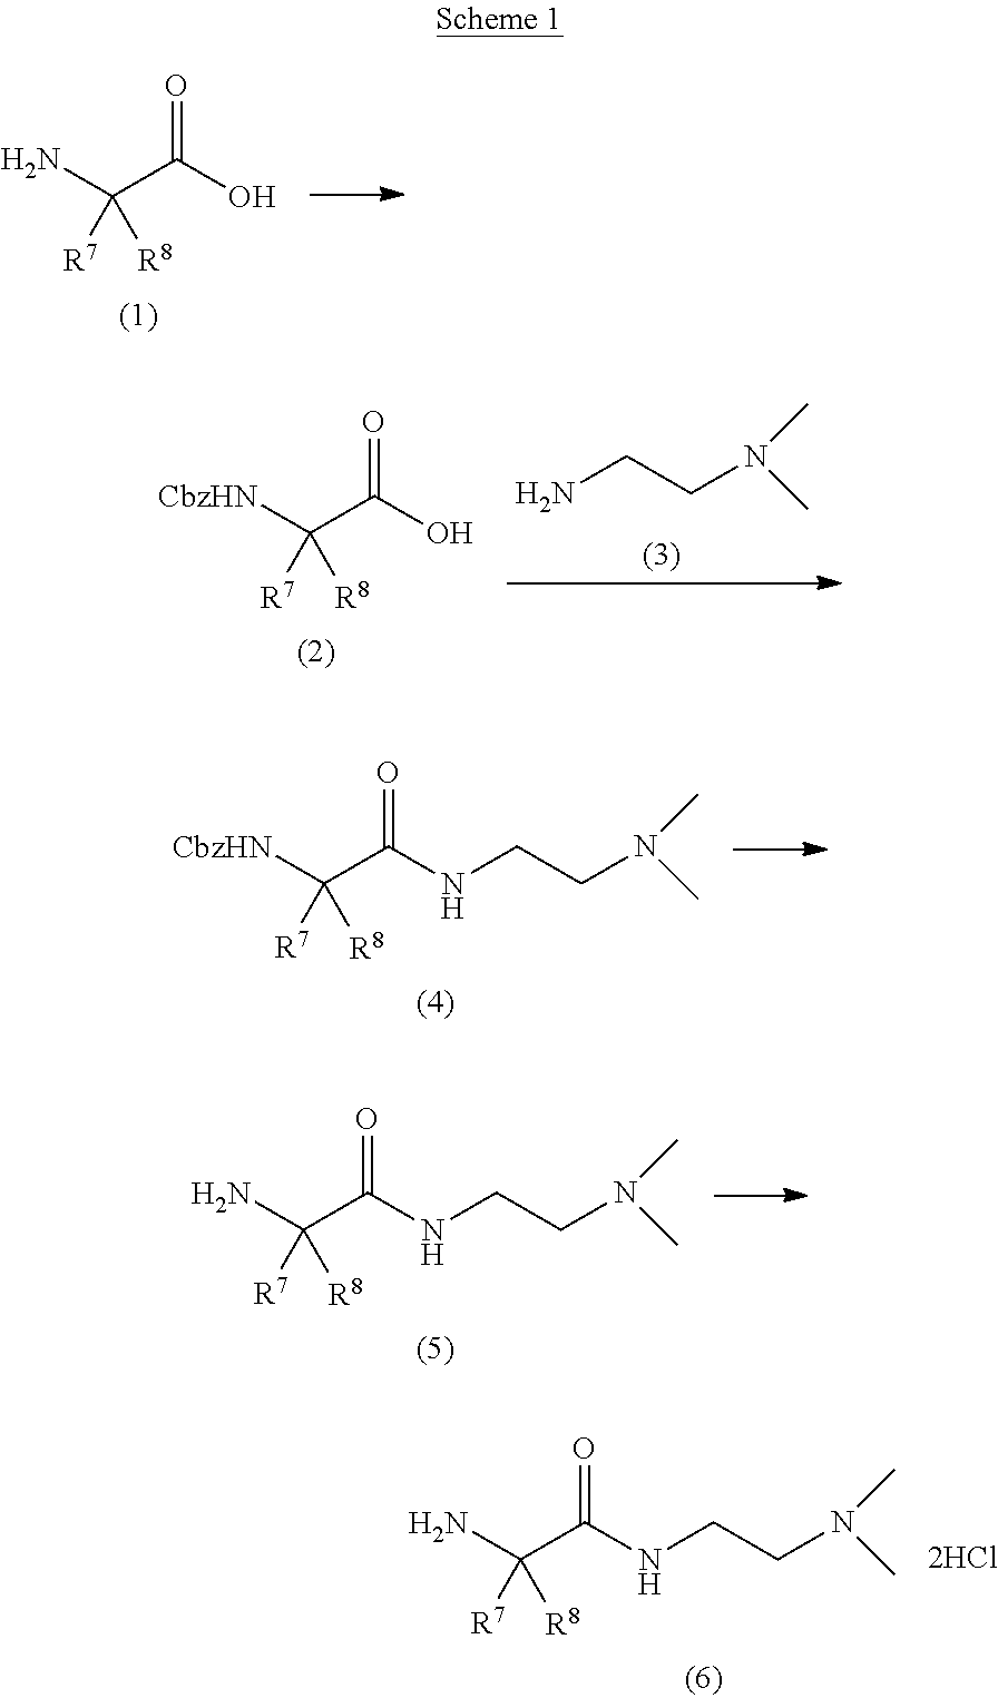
NC(C(O)=O)([R7])[R8].NCCN(C)C.[CbzHN]C(C(O)=O)([R7])[R8].[CbzHN]C(C(NCCN(C)C)=O)([R7])[R8].NC(C(NCCN(C)C)=O)([R7])[R8].NC(C(NCCN(C)C)=O)([R7])[R8]
